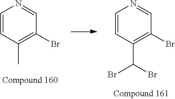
C1=CC(C)=C(Br)C=N1.C1=CC(C(Br)Br)=C(Br)C=N1
